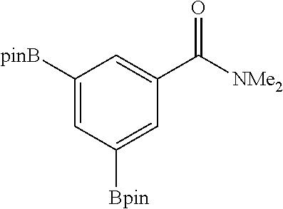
C1([pinB])=CC([Bpin])=CC(C(=O)[NMe2])=C1
